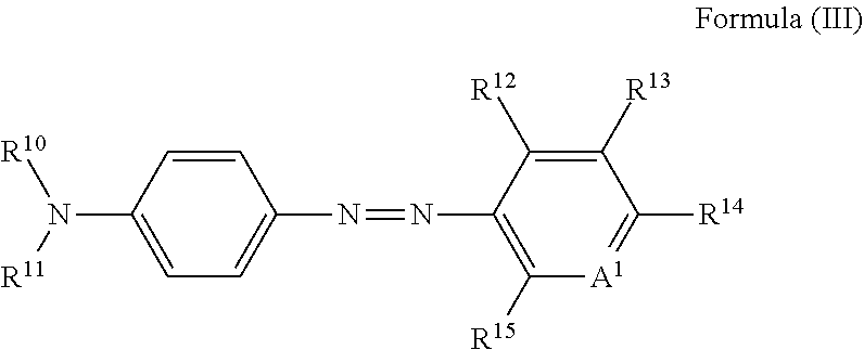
C1=C(N([R11])[R10])C=CC(N=NC2=C([R15])[A1]=C([R14])C([R13])=C2[R12])=C1
